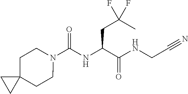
N1(C(NC(C(NCC#N)=O)CC(C)(F)F)=O)CCC2(CC1)CC2
